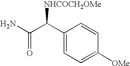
C1(C(C(N)=O)[NHCOCH2OMe])=CC=C([OMe])C=C1
